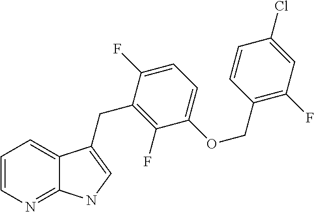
C1=CN=C2C(=C1)C(CC1=C(F)C(OCC3=C(F)C=C(Cl)C=C3)=CC=C1F)=CN2
